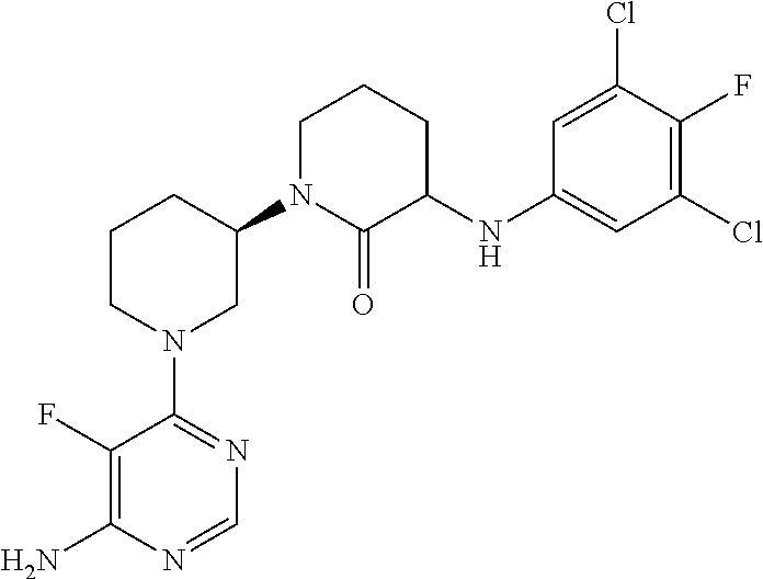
C1(F)=C(N)N=CN=C1N1CC(N2C(=O)C(NC3=CC(Cl)=C(F)C(Cl)=C3)CCC2)CCC1
